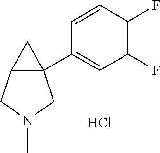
C1=CC(F)=C(F)C=C1C12C(C1)CN(C)C2.Cl
